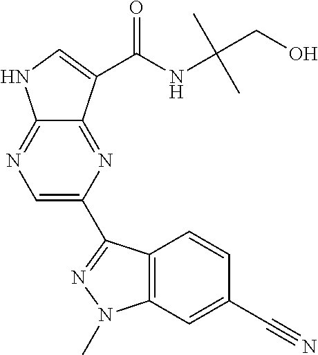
C12=NC=C(C3=NN(C)C4=C3C=CC(C#N)=C4)N=C1C(C(NC(CO)(C)C)=O)=CN2
